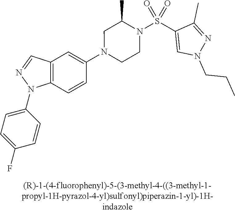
N1(C2=CC3=C(C=C2)N(C2=CC=C(F)C=C2)N=C3)CCN(S(C2=CN(CCC)N=C2C)(=O)=O)C(C)C1
